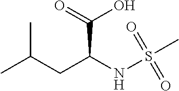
CC(CC(NS(=O)(=O)C)C(O)=O)C
